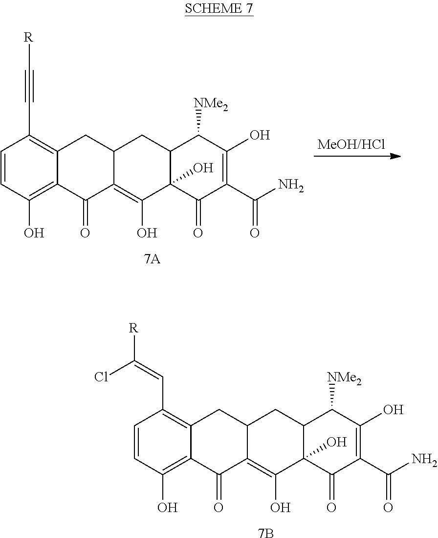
C1=CC(O)=C2C(=C1C#C[R])CC1C(=C(O)C3(O)C(C1)C([NMe2])C(O)=C(C(N)=O)C3=O)C2=O.[7A].C1=CC(O)=C2C(=C1C=C(Cl)[R])CC1C(=C(O)C3(O)C(C1)C([NMe2])C(O)=C(C(N)=O)C3=O)C2=O.[7B]
